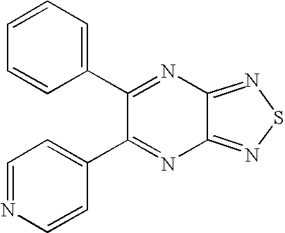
C12=NSN=C1N=C(C1=CC=NC=C1)C(C1=CC=CC=C1)=N2
